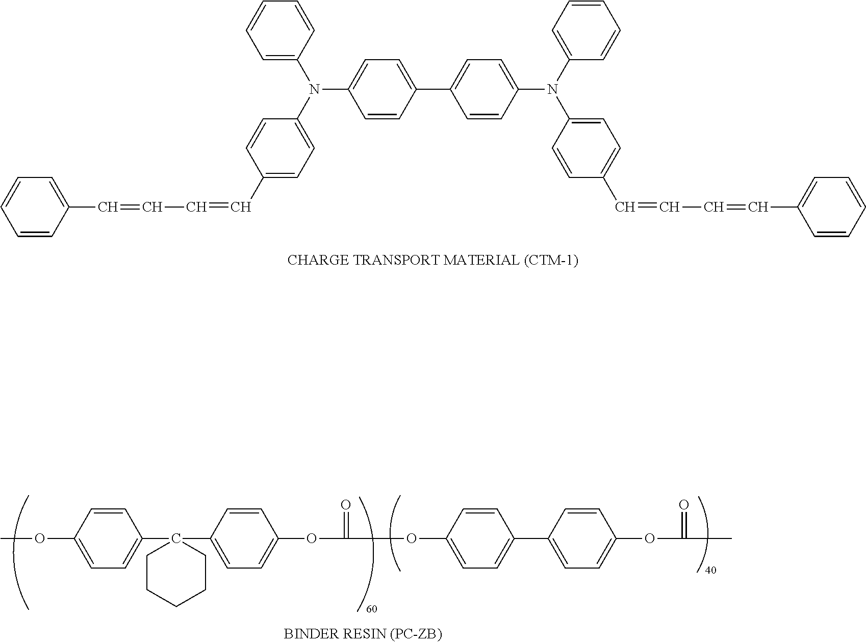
C1=CC=CC=C1C=CC=CC1=CC=C(N(C2=CC=CC=C2)C2=CC=C(C3=CC=C(N(C4=CC=C(C=CC=CC5=CC=CC=C5)C=C4)C4=CC=CC=C4)C=C3)C=C2)C=C1.C(C)(=O)OC1=CC=C(C2=CC=C(OC(=O)OC3=CC=C(C4(C5=CC=C(OC)C=C5)CCCCC4)C=C3)C=C2)C=C1
